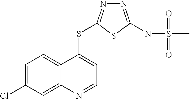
C1=C(Cl)C=C2C(=C1)C(SC1=NN=C(NS(C)(=O)=O)S1)=CC=N2
